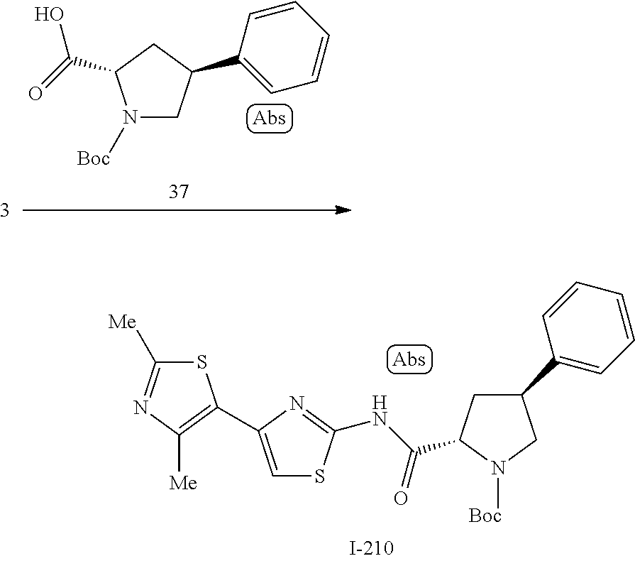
N1([Boc])CC(C2=CC=CC=C2)CC1C(O)=O.S1C([Me])=NC([Me])=C1C1=CSC(NC(=O)C2CC(C3=CC=CC=C3)CN2[Boc])=N1
